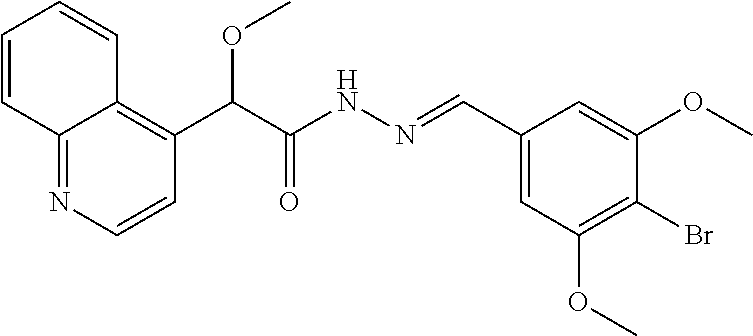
C(C(NN=CC1=CC(OC)=C(Br)C(OC)=C1)=O)(OC)C1=C2C(=NC=C1)C=CC=C2
